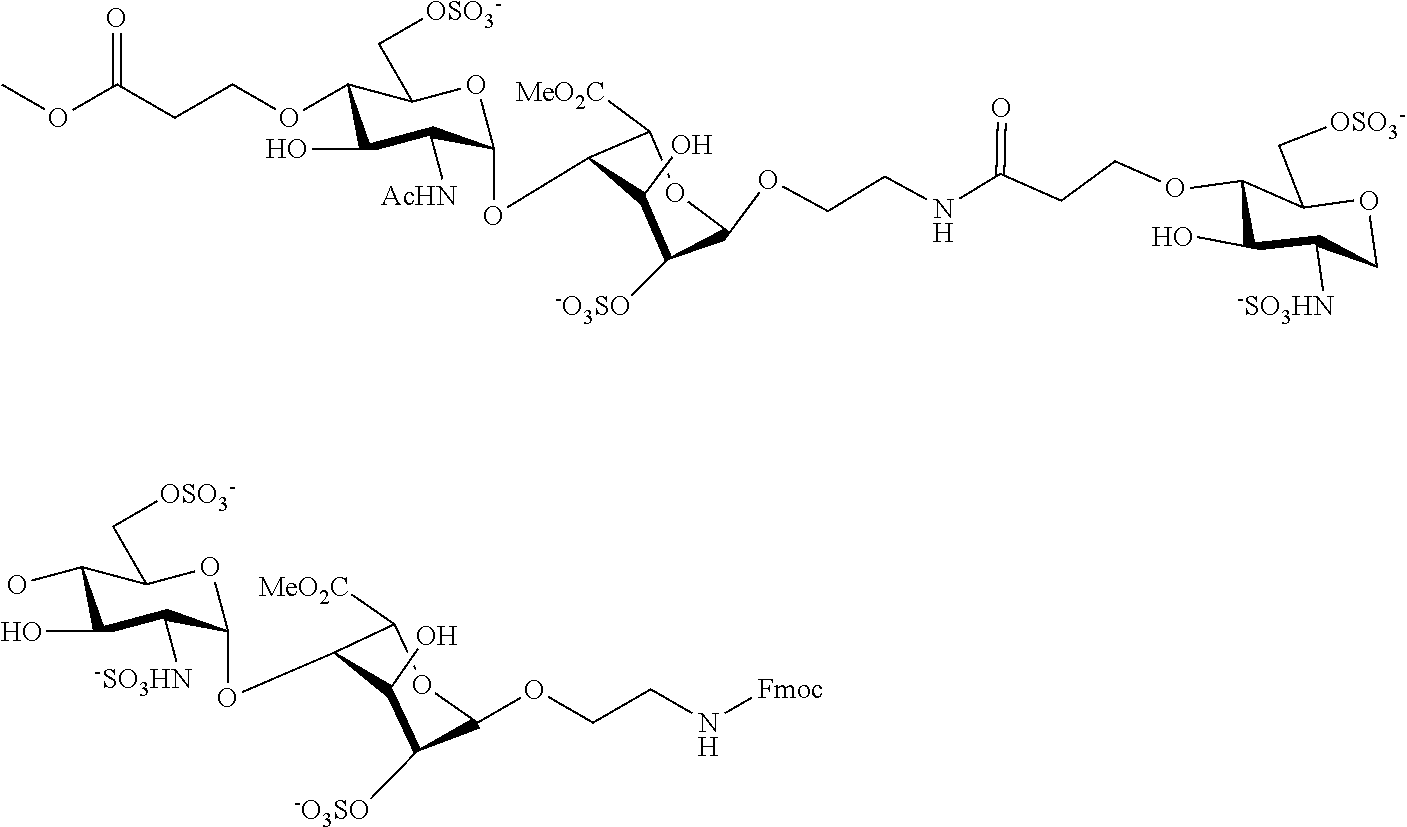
OC1C(O)C([-SO3HN])C(OC2C([MeO2C])OC(OCCN[Fmoc])C([-O3SO])C2O)OC1C[OSO3-].O(C(CCOC1C(O)C([AcHN])C(OC2C([MeO2C])OC(OCCNC(CCOC3C(O)C([-SO3HN])COC3C[OSO3-])=O)C([-O3SO])C2O)OC1C[OSO3-])=O)C
